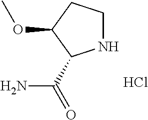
N1CCC(OC)C1C(N)=O.Cl
